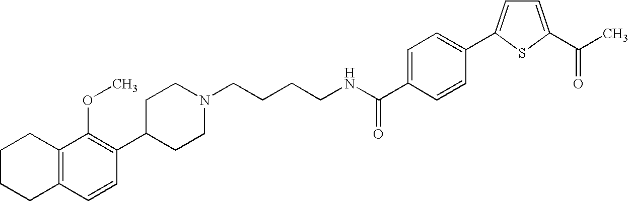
C1(C2=C(OC)C3=C(C=C2)CCCC3)CCN(CCCCNC(C2=CC=C(C3=CC=C(C(=O)C)S3)C=C2)=O)CC1
